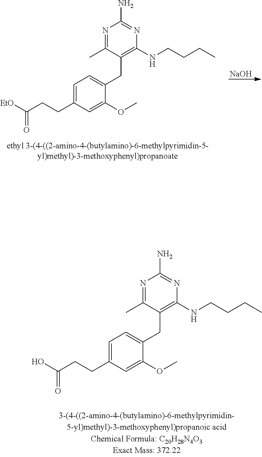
[NaOH].C1=C(CCC([EtO])=O)C=C(OC)C(CC2=C(NCCCC)N=C(N)N=C2C)=C1.C1=C(CCC(O)=O)C=C(OC)C(CC2=C(NCCCC)N=C(N)N=C2C)=C1
